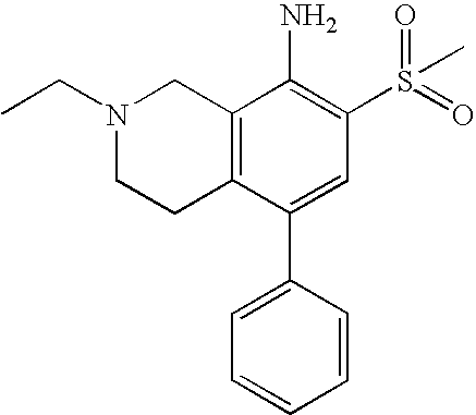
N1(CC)CCC2=C(C1)C(N)=C(S(=O)(=O)C)C=C2C1=CC=CC=C1
